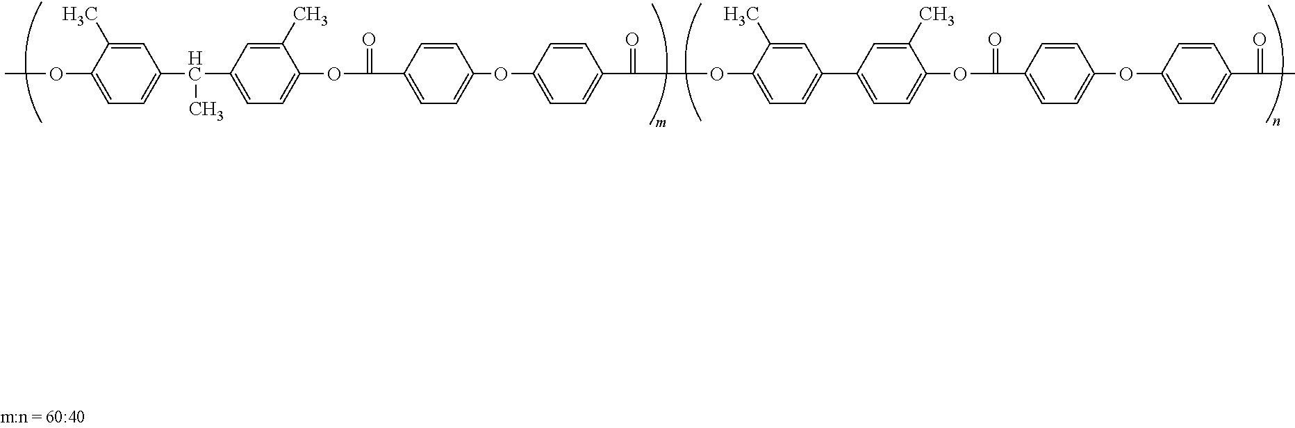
C1=C(C)C(OC)=CC=C1C(C1=CC=C(OC(C2=CC=C(OC3=CC=C(C(=O)OC4=CC=C(C5=CC=C(OC(C6=CC=C(OC7=CC=C(C(C)=O)C=C7)C=C6)=O)C(C)=C5)C=C4C)C=C3)C=C2)=O)C(C)=C1)C
